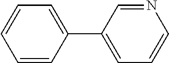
C1=CC(C2=CC=CN=C2)=CC=C1
